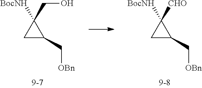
C1C(C[OBn])C1([BocNH])[CHO].C1C(C[OBn])C1([BocNH])CO
